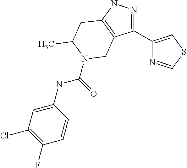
N1=C(C2=CSC=N2)C2=C(N1)CC(C)N(C(=O)NC1=CC(Cl)=C(F)C=C1)C2
